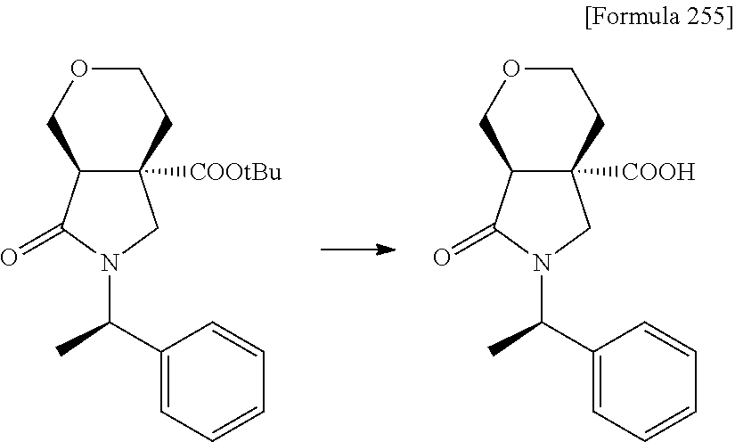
C12([COOtBu])C(C(=O)N(C(C)C3=CC=CC=C3)C1)COCC2.C12([COOH])C(C(=O)N(C(C)C3=CC=CC=C3)C1)COCC2
